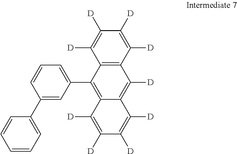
C1(C2=CC=CC=C2)=CC(C2=C3C(=C([D])C4=C2C([D])=C([D])C([D])=C4[D])C([D])=C([D])C([D])=C3[D])=CC=C1
